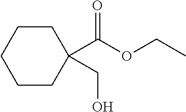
C1CCCC(C(OCC)=O)(CO)C1
